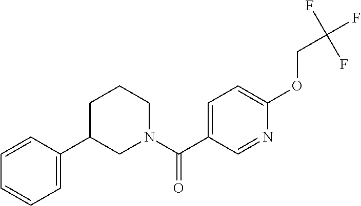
C1=CC(C2CN(C(C3=CC=C(OCC(F)(F)F)N=C3)=O)CCC2)=CC=C1
